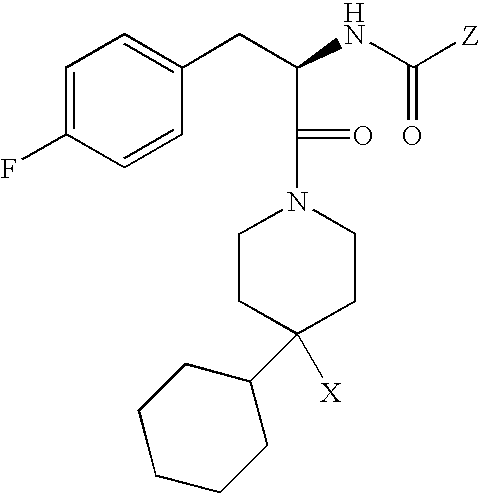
C1=C(F)C=CC(CC(C(N2CCC([X])(C3CCCCC3)CC2)=O)NC([Z])=O)=C1
